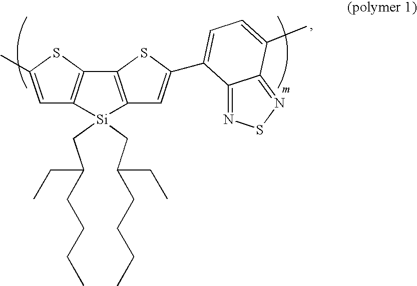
C1=C(C)SC2=C1[Si](CC(CCCC)CC)(CC(CCCC)CC)C1=C2SC(C2=CC=C(C)C3=NSN=C32)=C1
